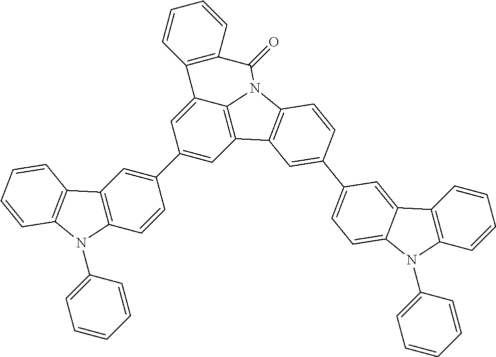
C1(C2=CC3=C(C=C2)N(C2=CC=CC=C2)C2=C3C=CC=C2)=CC2=C3C(=C1)C1=C(C=CC=C1)C(=O)N3C1=C2C=C(C2=CC=C3C(=C2)C2=C(N3C3=CC=CC=C3)C=CC=C2)C=C1
